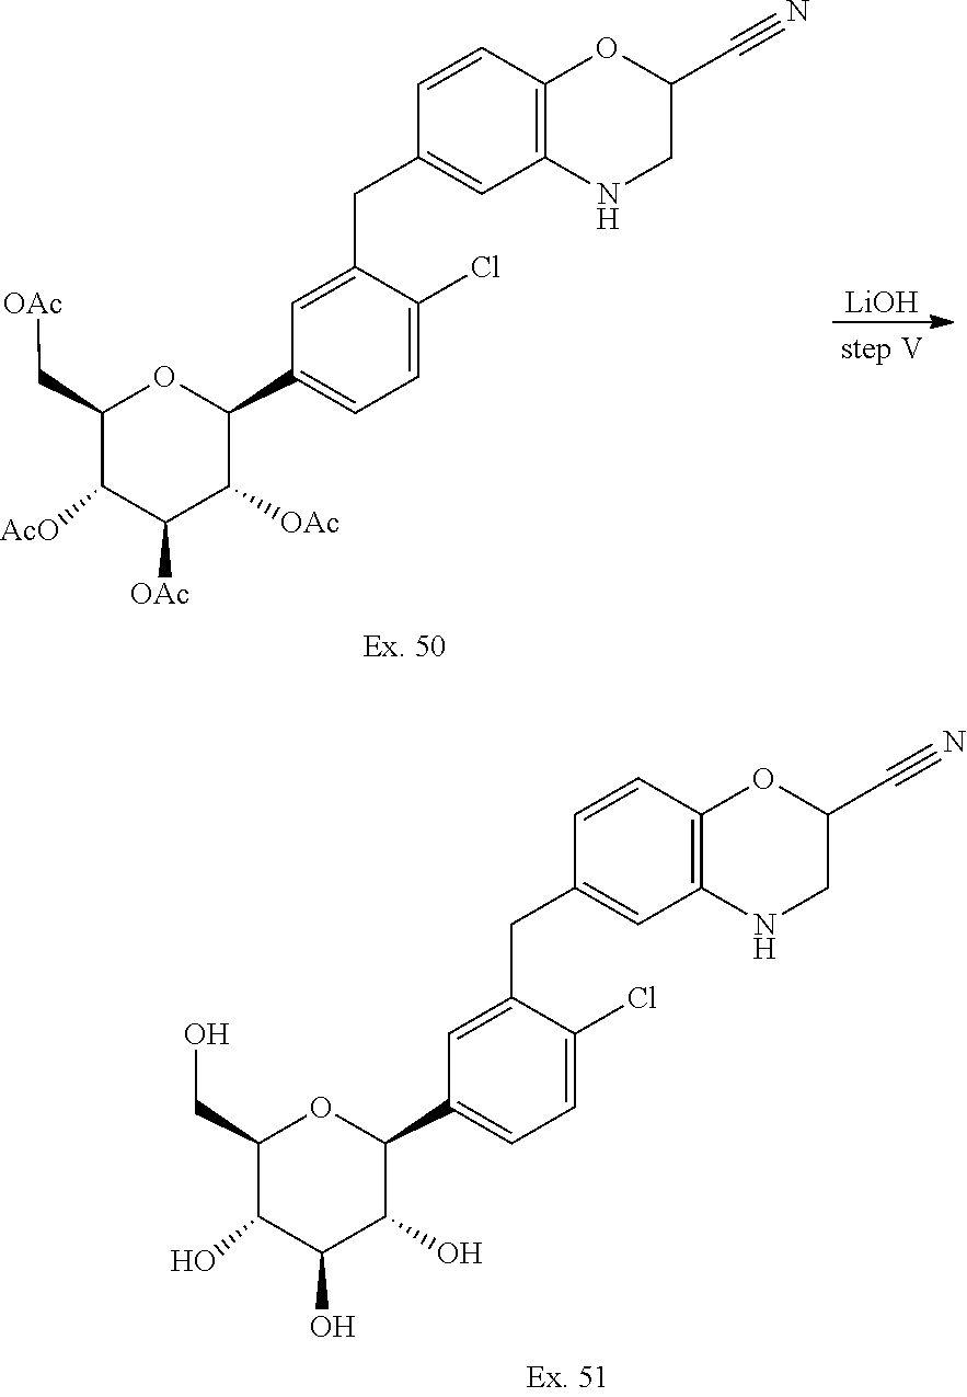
C1(CO)C(O)C(O)C(O)C(C2=CC=C(Cl)C(CC3=CC4=C(C=C3)OC(C#N)CN4)=C2)O1.[LiOH].C1(C[OAc])C([AcO])C([OAc])C([OAc])C(C2=CC=C(Cl)C(CC3=CC4=C(C=C3)OC(C#N)CN4)=C2)O1
